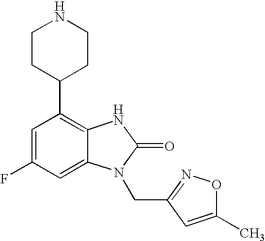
C1=C(F)C=C2C(=C1C1CCNCC1)NC(=O)N2CC1=NOC(C)=C1
